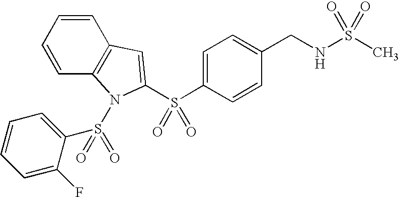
C1=C(S(=O)(C2=CC3=C(N2S(=O)(C2=CC=CC=C2F)=O)C=CC=C3)=O)C=CC(CNS(C)(=O)=O)=C1
